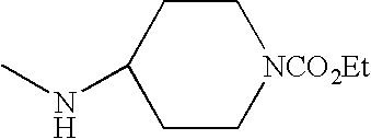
C1CC(NC)CC[NCO2Et]1
